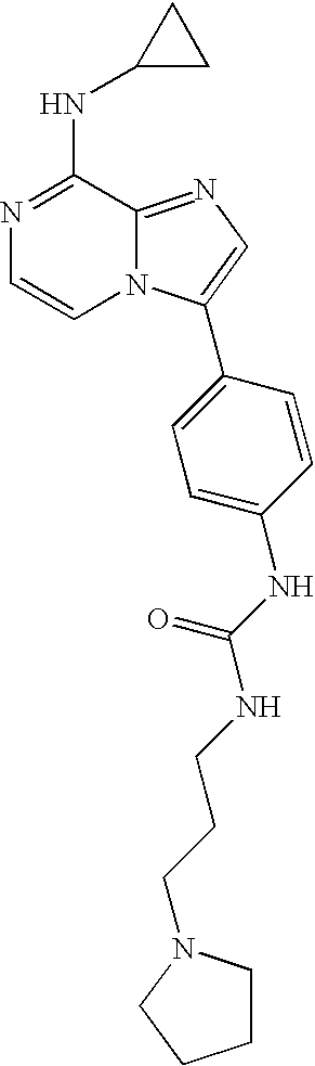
N1=C(NC2CC2)C2=NC=C(C3=CC=C(NC(NCCCN4CCCC4)=O)C=C3)N2C=C1
